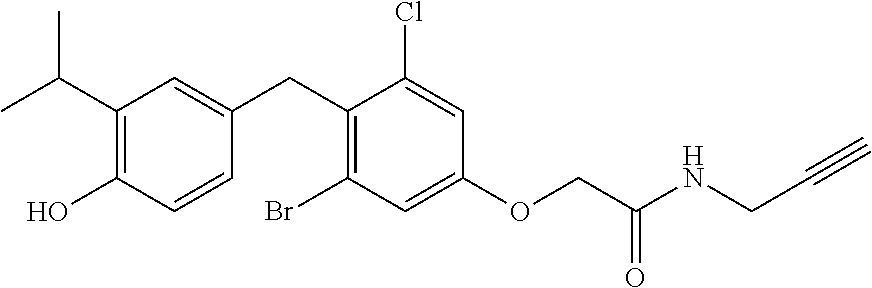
C1(CC2=CC(C(C)C)=C(O)C=C2)=C(Br)C=C(OCC(NCC#C)=O)C=C1Cl
